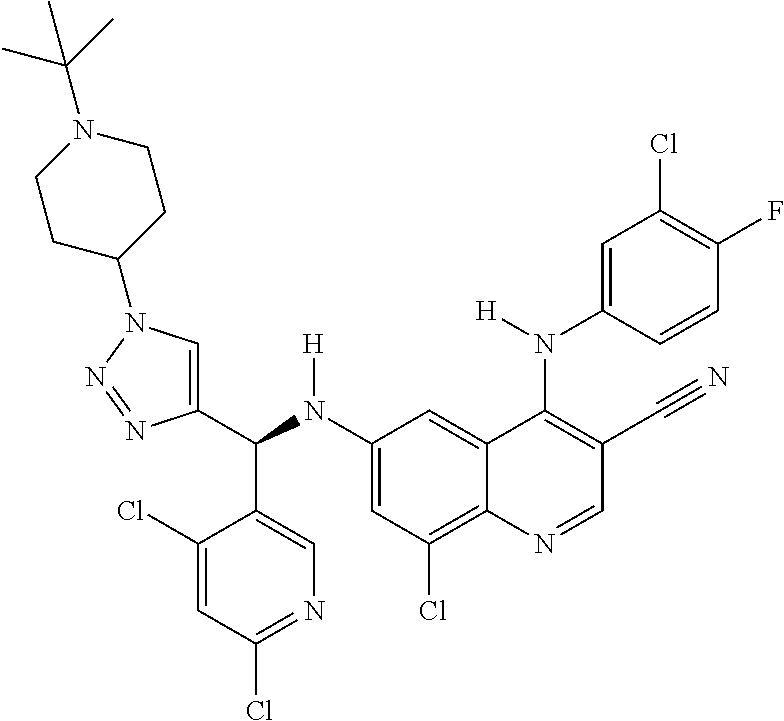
C1(N(C(C2=CN(C3CCN(C(C)(C)C)CC3)N=N2)C2=CN=C(Cl)C=C2Cl)[H])=CC(Cl)=C2C(=C1)C(N(C1=CC(Cl)=C(F)C=C1)[H])=C(C#N)C=N2
